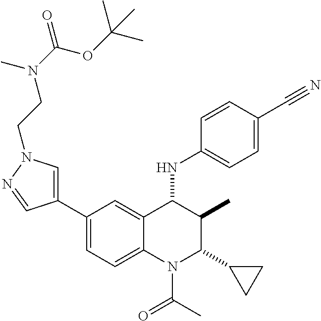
C1(C2=CN(CCN(C(OC(C)(C)C)=O)C)N=C2)=CC=C2C(=C1)C(NC1=CC=C(C#N)C=C1)C(C)C(C1CC1)N2C(=O)C
